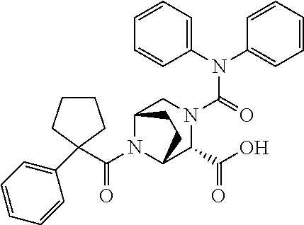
N(C(=O)N1CC2N(C(=O)C3(C4=CC=CC=C4)CCCC3)C(C1C(O)=O)CC2)(C1=CC=CC=C1)C1=CC=CC=C1
